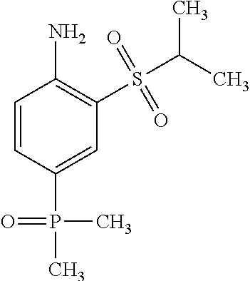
C1=CC(P(C)(=O)C)=CC(S(C(C)C)(=O)=O)=C1N
